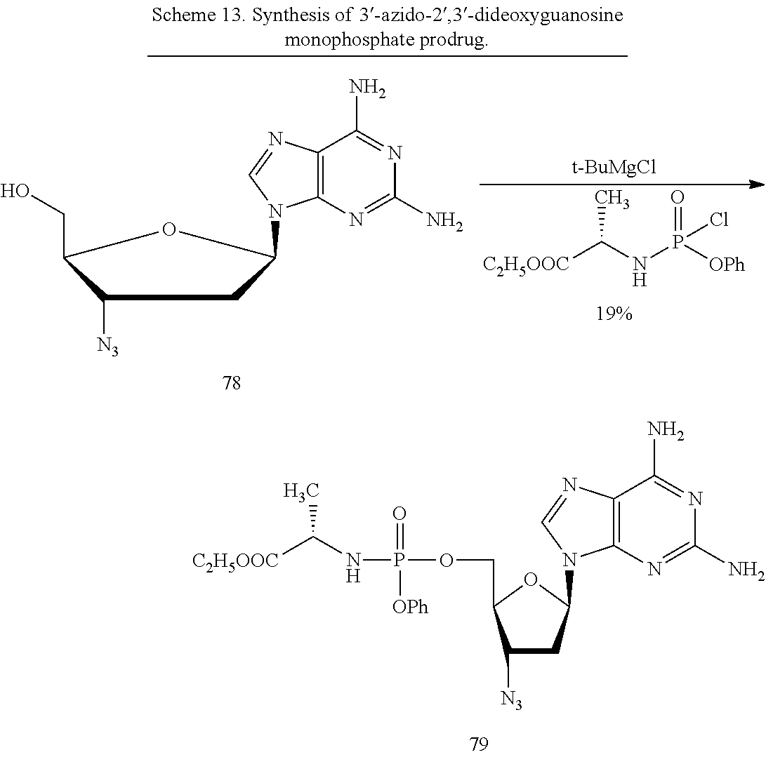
C1([N3])CC(N2C3=C(C(N)=NC(N)=N3)N=C2)OC1COP(NC([C2H5OOC])C)(=O)[OPh].O=P([OPh])(NC([C2H5OOC])C)Cl.[t-BuMgCl].C(C1OC(N2C3=C(C(N)=NC(N)=N3)N=C2)CC1[N3])O
